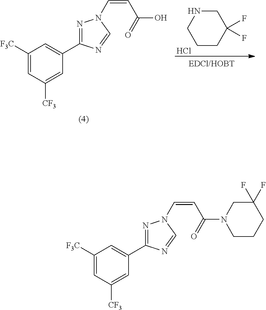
C1([F3C])=CC([CF3])=CC(C2=NN(C=CC(O)=O)C=N2)=C1.Cl.C1CC(F)(F)CNC1.C1([F3C])=CC([CF3])=CC(C2=NN(C=CC(N3CCCC(F)(F)C3)=O)C=N2)=C1
